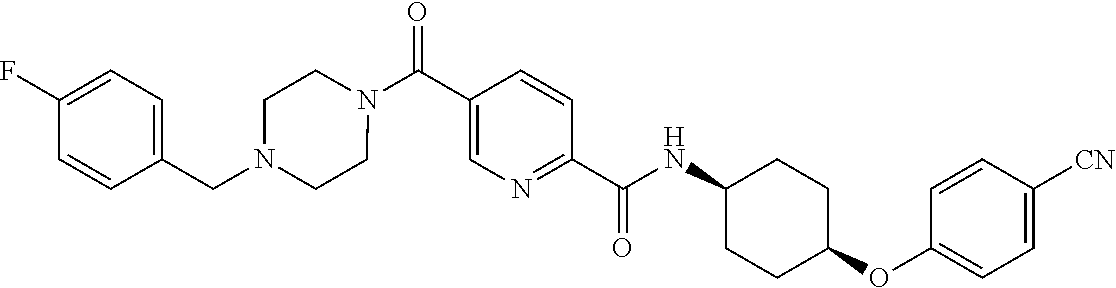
N(C(C1=NC=C(C(N2CCN(CC3=CC=C(F)C=C3)CC2)=O)C=C1)=O)C1CCC(OC2=CC=C([CN])C=C2)CC1
